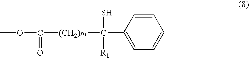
C1=CC(C(S)([R1])[(CH2)m]C(OC)=O)=CC=C1
